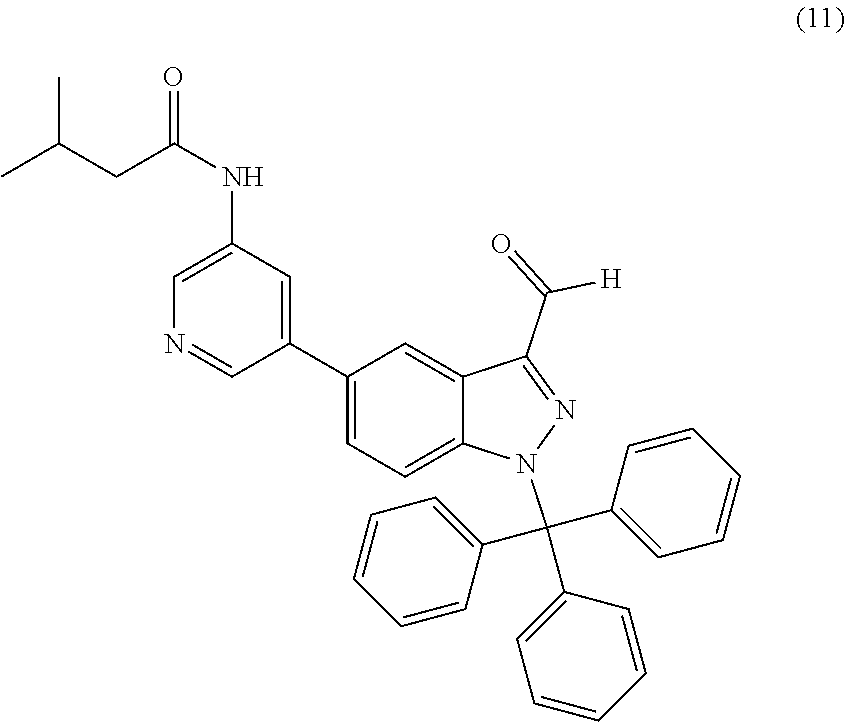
C1(C2=CC(NC(=O)CC(C)C)=CN=C2)=CC=C2C(=C1)C(C(=O)[H])=NN2C(C1=CC=CC=C1)(C1=CC=CC=C1)C1=CC=CC=C1
